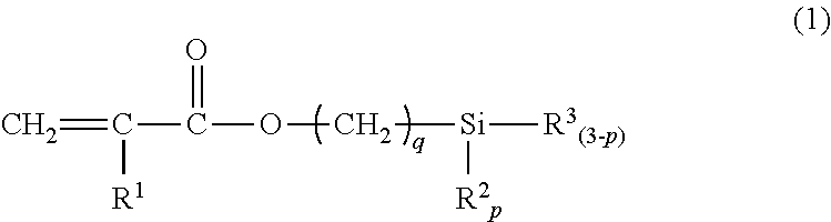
C=C(C(=O)OC[Si]([R2p])[R3(3-p)])[R1]
